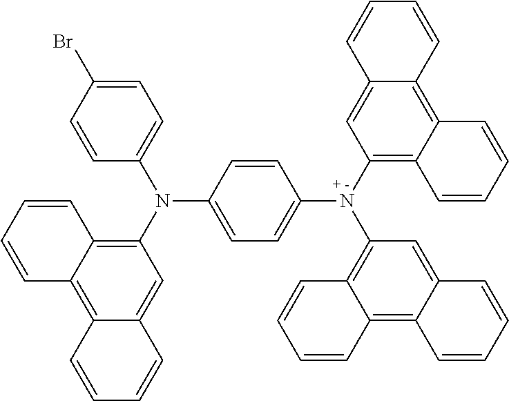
C1=CC=CC2=C(N(C3=CC=C(N(C4=C5C(=C6C(=C4)C=CC=C6)C=CC=C5)C4=C5C(=C6C(=C4)C=CC=C6)C=CC=C5)C=C3)C3=CC=C(Br)C=C3)C=C3C(=C12)C=CC=C3
